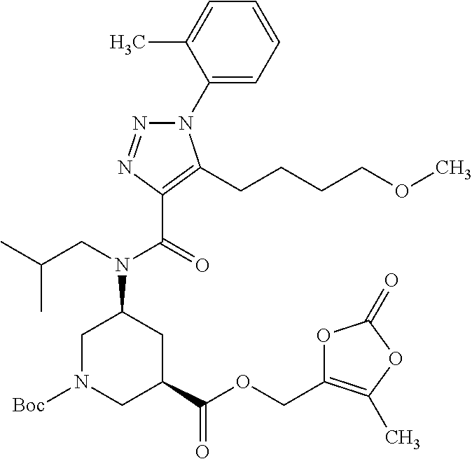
C1(N2N=NC(C(=O)N(CC(C)C)C3CN([Boc])CC(C(=O)OCC4=C(C)OC(=O)O4)C3)=C2CCCCOC)=CC=CC=C1C
